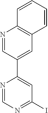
C1(C2=CC(I)=NC=N2)=CC2=C(N=C1)C=CC=C2
